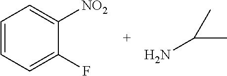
C1=CC=C(F)C([NO2])=C1.C(C)(C)N
